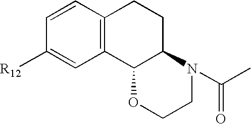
C12=C(C=CC([R12])=C1)CCC1C2OCCN1C(C)=O
